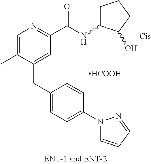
C1=C(C)C(CC2=CC=C(N3C=CC=N3)C=C2)=CC(C(NC2CCCC2O)=O)=N1.[HCOOH]
